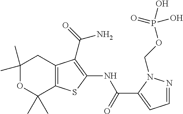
C1(C)(C)OC(C)(C)C2=C(C1)C(C(=O)N)=C(NC(C1=CC=NN1COP(O)(O)=O)=O)S2
